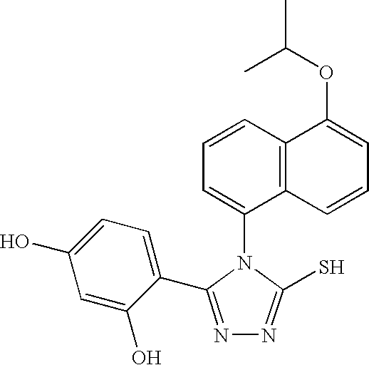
C1=CC2=C(C(N3C(S)=NN=C3C3=CC=C(O)C=C3O)=C1)C=CC=C2OC(C)C
